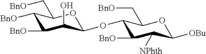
C1([BnO])C(O)C(OC2C([BnO])C([NPhth])C([OBu])OC2C[BnO])OC(C[BnO])C1[BnO]
